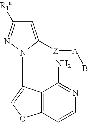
C1=C([Z][A]B)N(C2=COC3=C2C(N)=NC=C3)N=C1[R1a]
